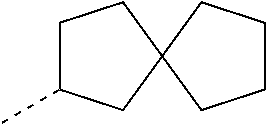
C1C(C)CC2(C1)CCCC2
